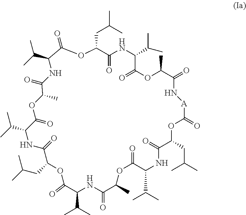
C1(=O)OC(CC(C)C)C(=O)NC(C(C)C)C(=O)OC(C)C(=O)N[A]C(=O)OC(CC(C)C)C(=O)NC(C(C)C)C(=O)OC(C)C(=O)NC(C(C)C)C(=O)OC(CC(C)C)C(=O)NC(C(C)C)C(=O)OC(C)C(=O)NC1C(C)C
